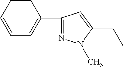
C1=CC=CC=C1C1=NN(C)C(CC)=C1
